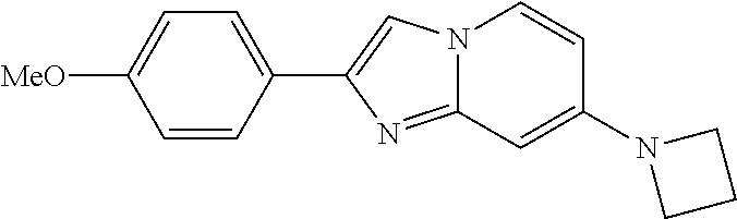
C1(C2=CN3C(=N2)C=C(N2CCC2)C=C3)=CC=C([MeO])C=C1
